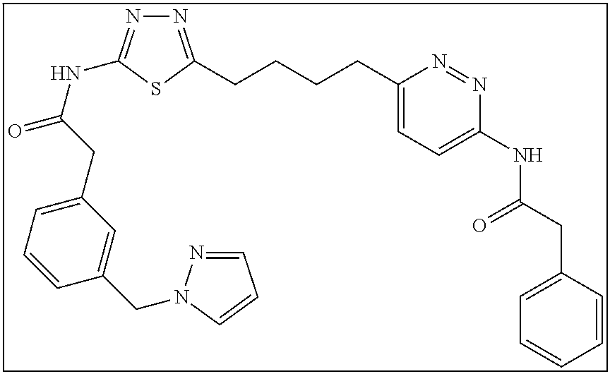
N1=C(CCCCC2=CC=C(NC(CC3=CC=CC=C3)=O)N=N2)SC(NC(=O)CC2=CC=CC(CN3N=CC=C3)=C2)=N1
